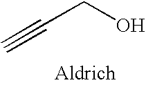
C(CO)#C
